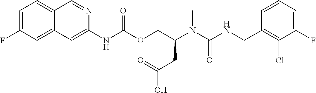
C1=CC(CNC(N(C(COC(NC2=CC3=CC(F)=CC=C3C=N2)=O)CC(=O)O)C)=O)=C(Cl)C(F)=C1
